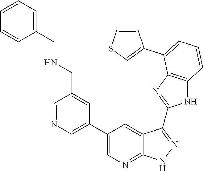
C1=NC=C(C2=CN=C3C(=C2)C(C2=NC4=C(N2)C=CC=C4C2=CSC=C2)=NN3)C=C1CNCC1=CC=CC=C1
